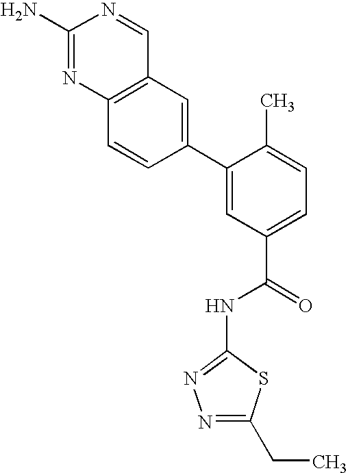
C12=C(N=C(N)N=C1)C=CC(C1=CC(C(=O)NC3=NN=C(CC)S3)=CC=C1C)=C2
